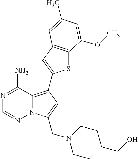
C12=C(C3=CC4=C(S3)C(OC)=CC(C)=C4)C=C(CN3CCC(CO)CC3)N1N=CN=C2N
